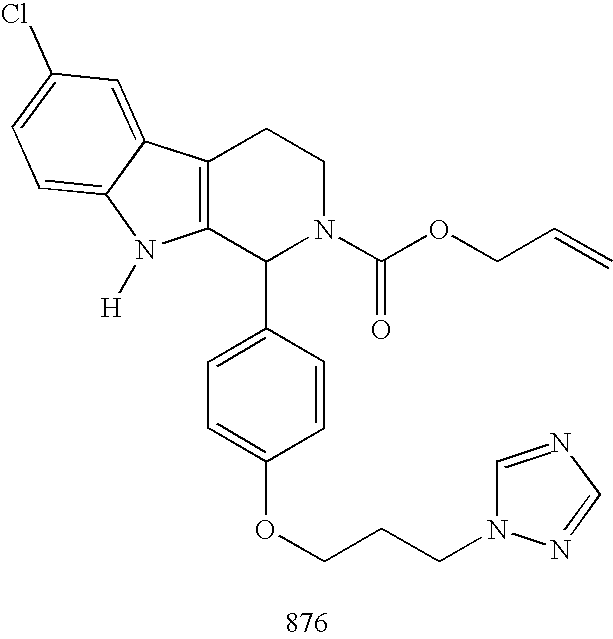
C12=C(C(C3=CC=C(OCCCN4C=NC=N4)C=C3)N(C(OCC=C)=O)CC1)N([H])C1=CC=C(Cl)C=C21
